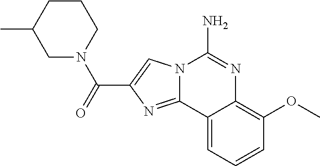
N12C(=NC(C(=O)N3CC(C)CCC3)=C1)C1=CC=CC(OC)=C1N=C2N
